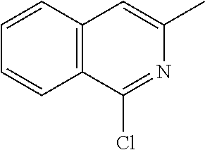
C1=CC2=C(C=C1)C(Cl)=NC(C)=C2
